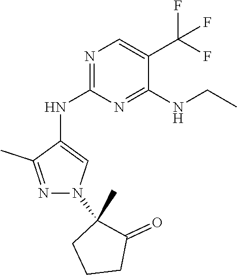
N1=C(NC2=CN(C3(C)CCCC3=O)N=C2C)N=C(NCC)C(C(F)(F)F)=C1
